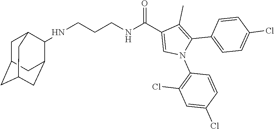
C(CCNC(C1=CN(C2=C(Cl)C=C(Cl)C=C2)C(C2=CC=C(Cl)C=C2)=C1C)=O)NC1C2CC3CC(CC1C3)C2
